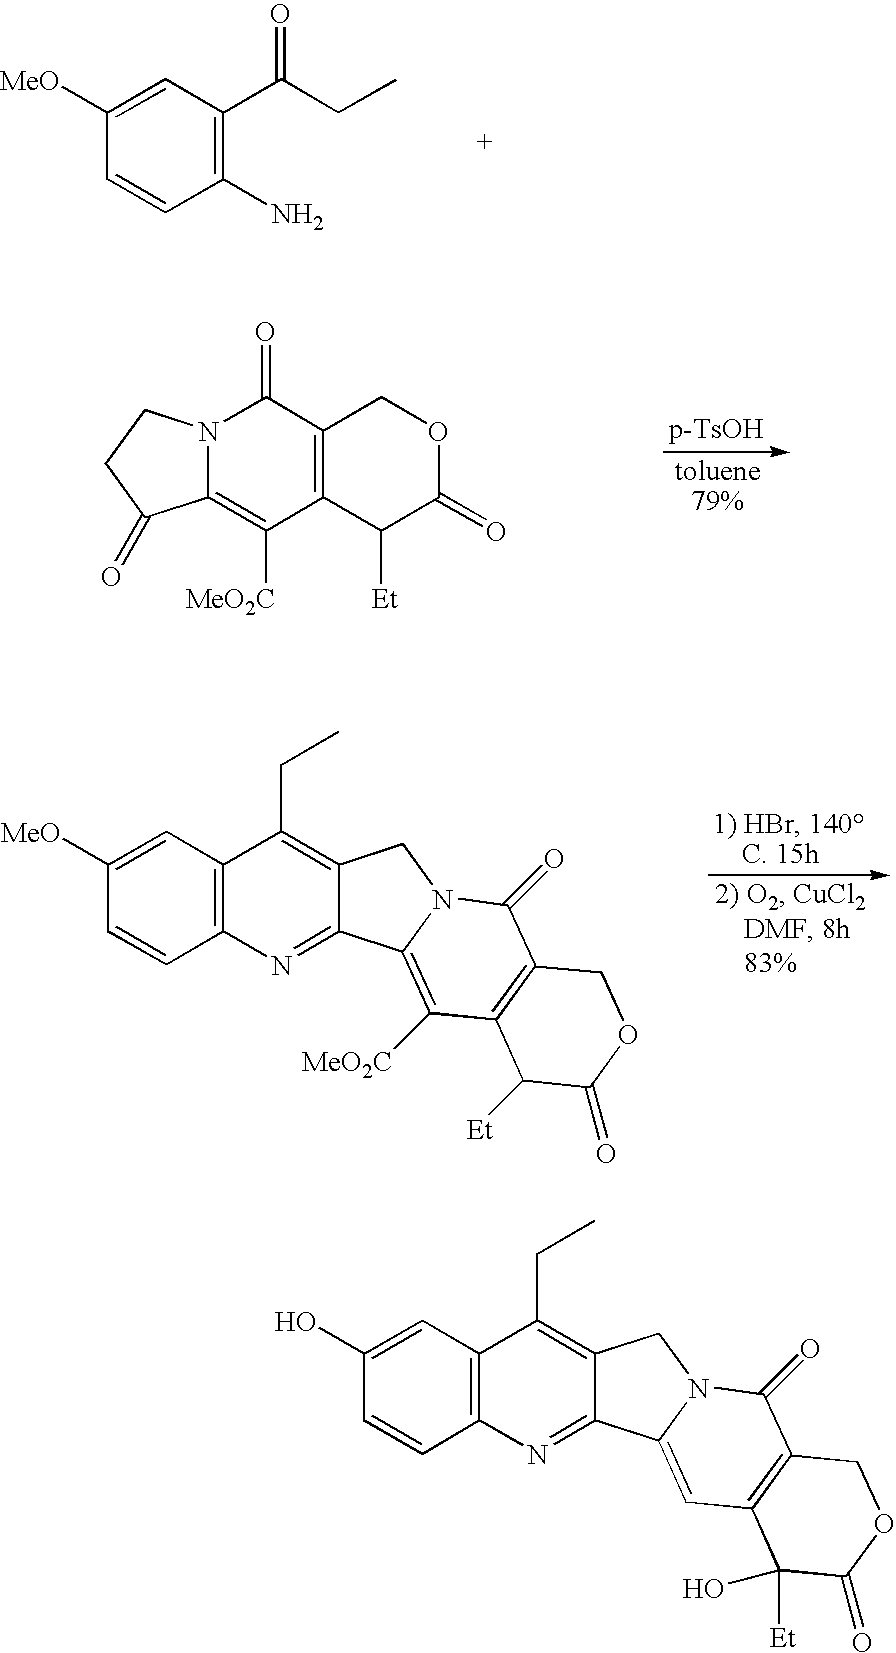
C1([MeO])=CC(C(CC)=O)=C(N)C=C1.C12=C(C([Et])C(=O)OC1)C([MeO2C])=C1N(C2=O)CCC1=O.C1([MeO])=CC2=C(C=C1)N=C1C(=C2CC)CN2C1=C([MeO2C])C1=C(C2=O)COC(=O)C1[Et].C1(O)=CC2=C(C=C1)N=C1C(=C2CC)CN2C1=CC1=C(C2=O)COC(=O)C1([Et])O
